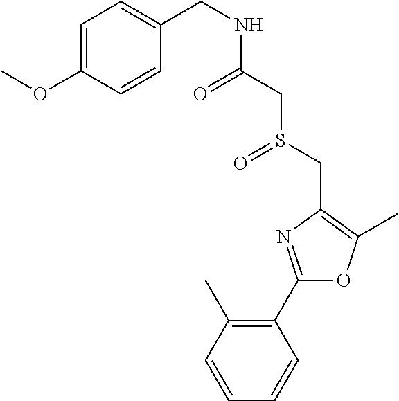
C1=CC(C)=C(C2=NC(CS(=O)CC(=O)NCC3=CC=C(OC)C=C3)=C(C)O2)C=C1
